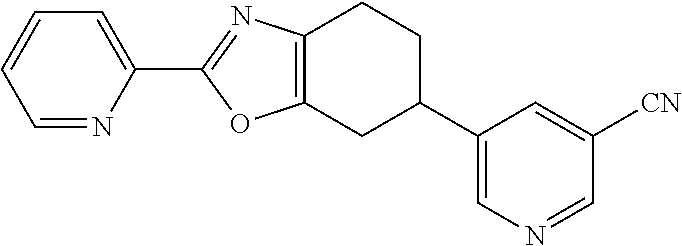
C1=NC(C2=NC3=C(O2)CC(C2=CN=CC([CN])=C2)CC3)=CC=C1
